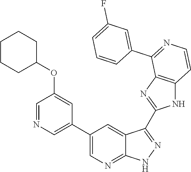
C1=NC=C(C2=CN=C3C(=C2)C(C2=NC4=C(N2)C=CN=C4C2=CC(F)=CC=C2)=N[N H]3)C=C1OC1CCCCC1
